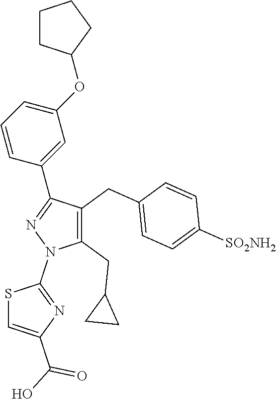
C1=CC(C2=NN(C3=NC(C(O)=O)=CS3)C(CC3CC3)=C2CC2=CC=C([SO2NH2])C=C2)=CC(OC2CCCC2)=C1
